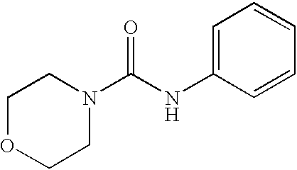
C1OCCN(C(NC2=CC=CC=C2)=O)C1
